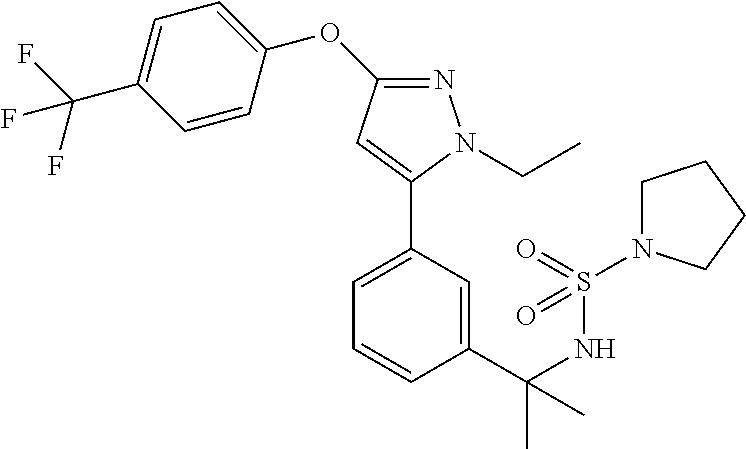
N1=C(OC2=CC=C(C(F)(F)F)C=C2)C=C(C2=CC=CC(C(NS(N3CCCC3)(=O)=O)(C)C)=C2)N1CC
